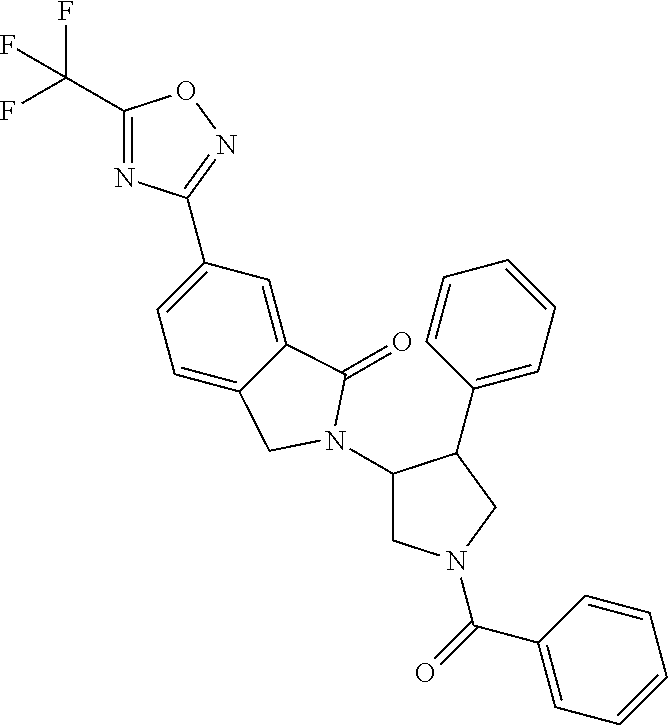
C1(C(F)(F)F)=NC(C2=CC=C3C(=C2)C(=O)N(C2CN(C(=O)C4=CC=CC=C4)CC2C2=CC=CC=C2)C3)=NO1
